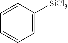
C1=CC([SiCl3])=CC=C1
